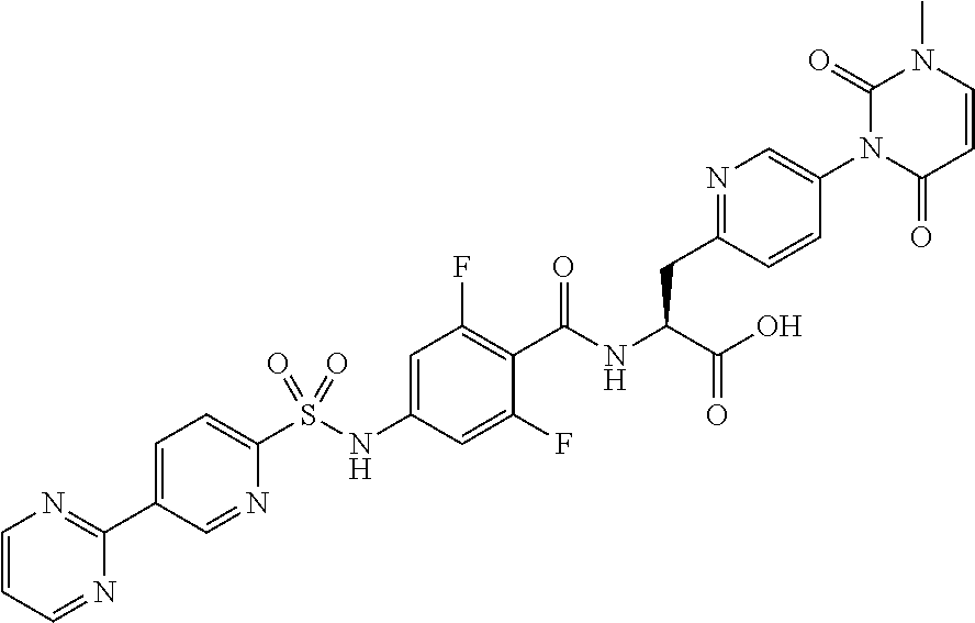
C1=CC(=O)N(C2=CN=C(CC(C(=O)O)NC(=O)C3=C(F)C=C(NS(C4=CC=C(C5=NC=CC=N5)C=N4)(=O)=O)C=C3F)C=C2)C(=O)N1C
